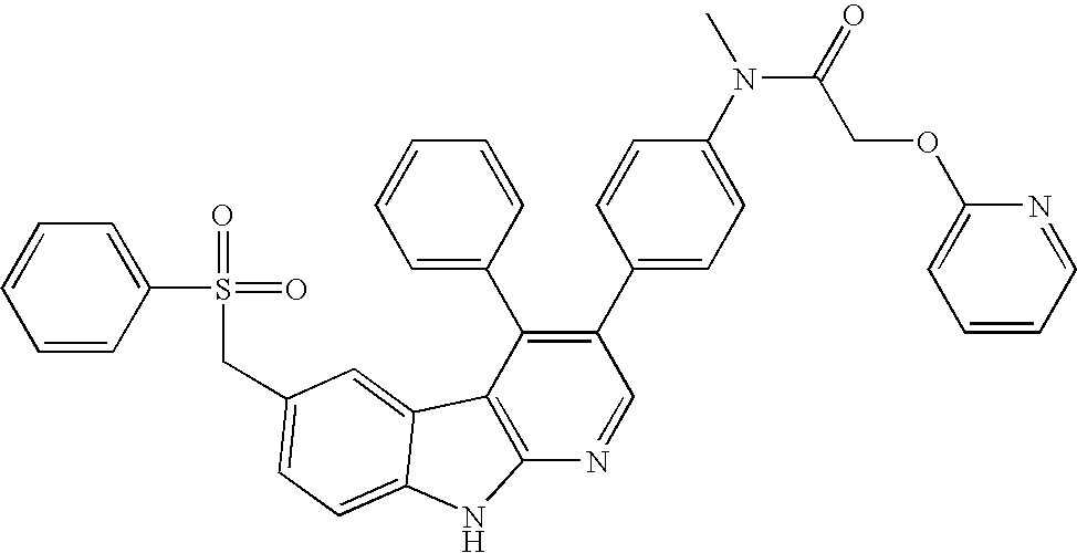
C(C1=CC=C2C(=C1)C1=C(N=CC(C3=CC=C(N(C)C(=O)COC4=CC=CC=N4)C=C3)=C1C1=CC=CC=C1)N2)S(=O)(=O)C1=CC=CC=C1
